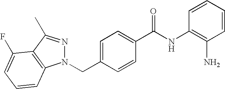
C(C1=CC=C(C(NC2=C(N)C=CC=C2)=O)C=C1)N1N=C(C)C2=C1C=CC=C2F
